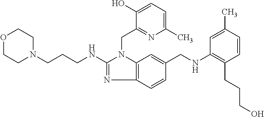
O1CCN(CCCNC2=NC3=C(N2CC2=NC(C)=CC=C2O)C=C(CNC2=C(CCCO)C=CC(C)=C2)C=C3)CC1
